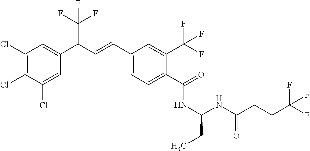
C1(Cl)=C(Cl)C(Cl)=CC(C(C=CC2=CC=C(C(=O)NC(CC)NC(CCC(F)(F)F)=O)C(C(F)(F)F)=C2)C(F)(F)F)=C1
